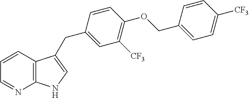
C12=C(C=CC=N1)C(CC1=CC([CF3])=C(OCC3=CC=C([CF3])C=C3)C=C1)=CN2
